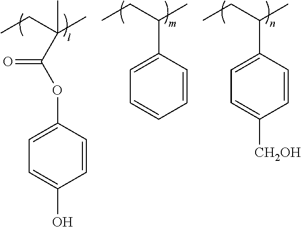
C(C(CC)(C)C)(OC1=CC=C(O)C=C1)=O.C1=CC(C(CC)C)=CC=C1[CH2OH].C1(C(CC)C)=CC=CC=C1
